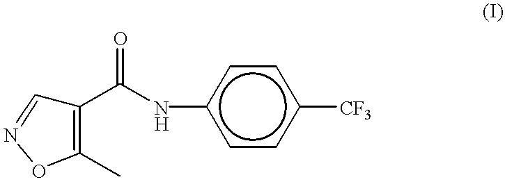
c1cc([CF3])ccc1NC(C1=C(C)ON=C1)=O
